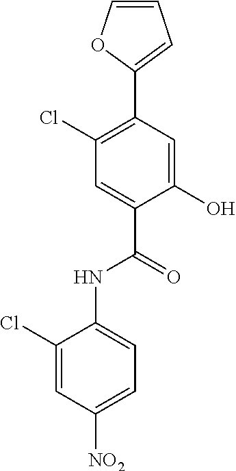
C1(Cl)=CC([NO2])=CC=C1NC(C1=CC(Cl)=C(C2=CC=CO2)C=C1O)=O
